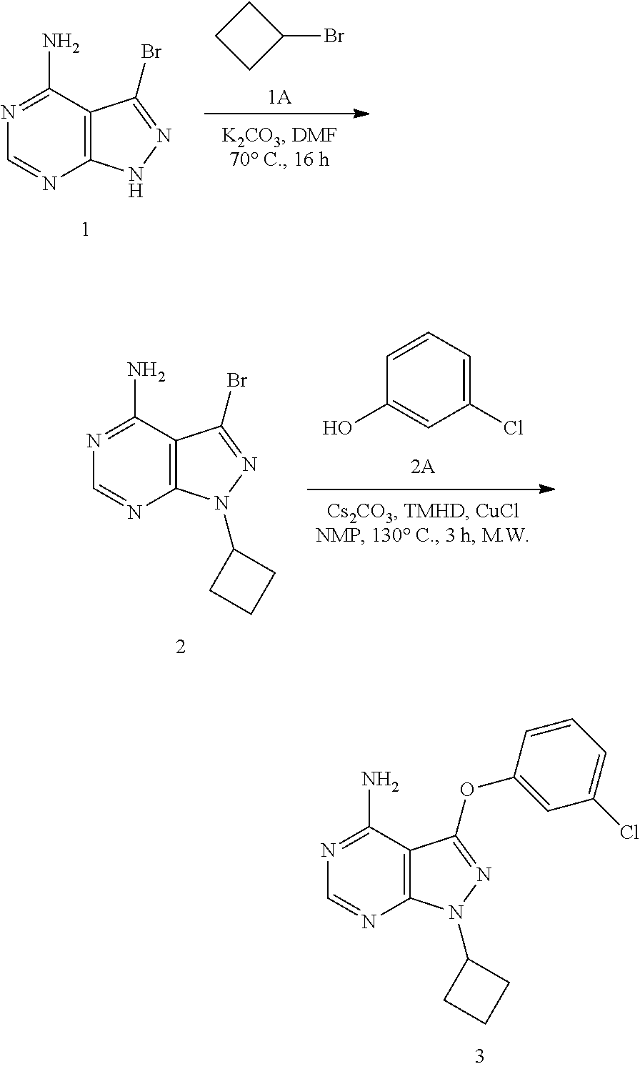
[1A].C1CC(Br)C1.N1N=C(Br)C2=C1N=CN=C2N.OC1=CC(Cl)=CC=C1.N1(C2CCC2)N=C(Br)C2=C1N=CN=C2N.N1(C2CCC2)N=C(OC2=CC(Cl)=CC=C2)C2=C1N=CN=C2N
